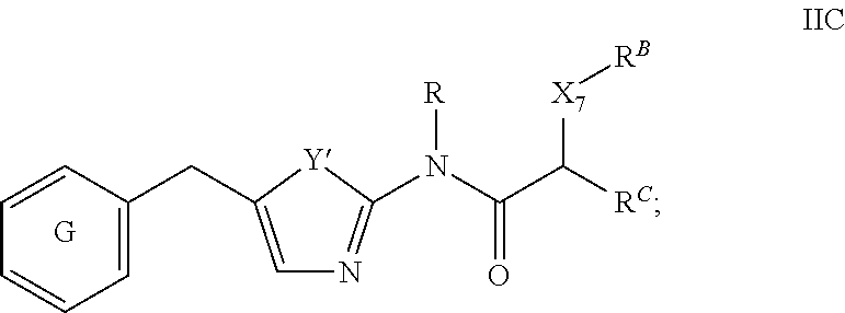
C1=C(CC2=CC=CC=C2)[Y]C(N(C(C([RC])[X7][RB])=O)[R])=N1
